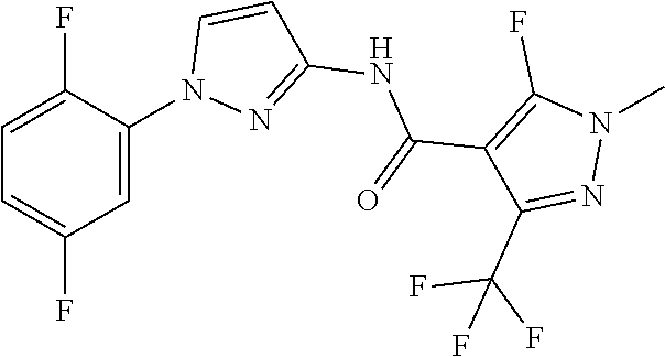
N1(C)N=C(C(F)(F)F)C(C(=O)NC2=NN(C3=CC(F)=CC=C3F)C=C2)=C1F
